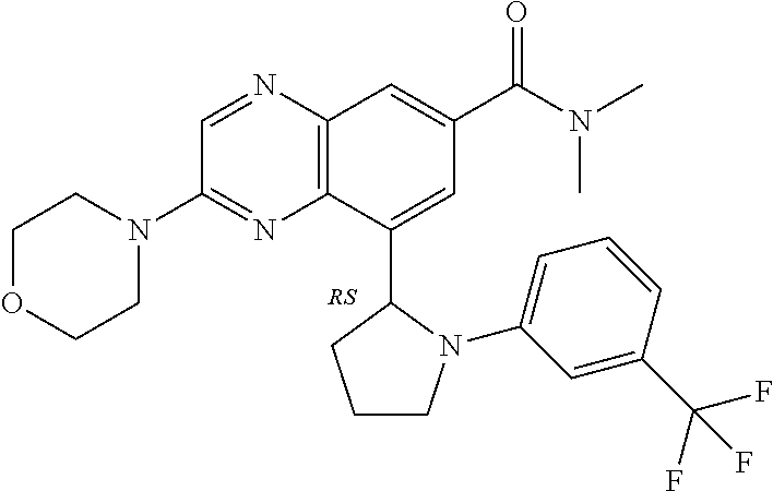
C12=C(N=CC(N3CCOCC3)=N1)C=C(C(=O)N(C)C)C=C2C1CCCN1C1=CC=CC(C(F)(F)F)=C1.[RS]
